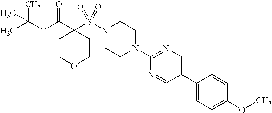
O(C(C1(S(N2CCN(C3=NC=C(C4=CC=C(OC)C=C4)C=N3)CC2)(=O)=O)CCOCC1)=O)C(C)(C)C
